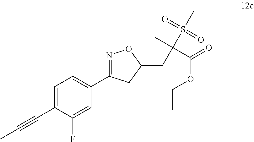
C1=C(C#CC)C(F)=CC(C2=NOC(CC(S(C)(=O)=O)(C)C(=O)OCC)C2)=C1
